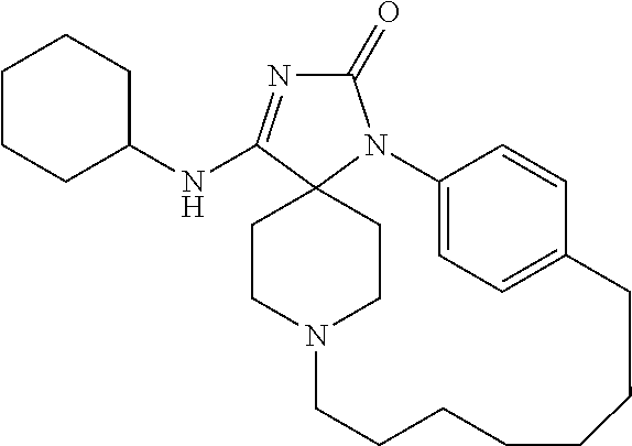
C1(=O)N=C(NC2CCCCC2)C23N1C1=CC=C(C=C1)CCCCCCCN(CC2)CC3
